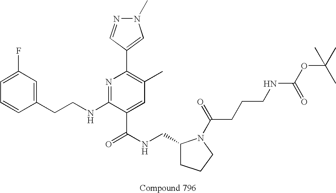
C1=CC(CCNC2=NC(C3=CN(C)N=C3)=C(C)C=C2C(NCC2CCCN2C(CCCNC(=O)OC(C)(C)C)=O)=O)=CC(F)=C1
